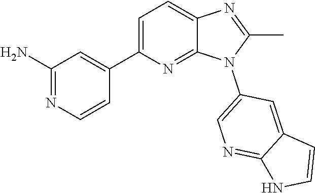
C1(C)=NC2=CC=C(C3=CC(N)=NC=C3)N=C2N1C1=CN=C2C(=C1)C=CN2
